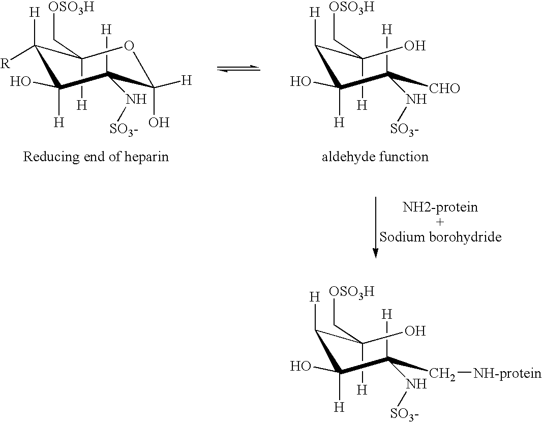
C1([H])(N[SO3-])C(O)([H])OC([H])(C[OSO3H])C([H])([R])C1([H])O.C([CHO])([H])(N[SO3-])C(C([H])C(O)([H])C[OSO3H])([H])O.C(C[NH-protein])([H])(N[SO3-])C(C([H])C(O)([H])C[OSO3H])([H])O
